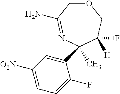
C1(C2(C)N=C(N)COCC2(F)[H])=CC([O2N])=CC=C1F
